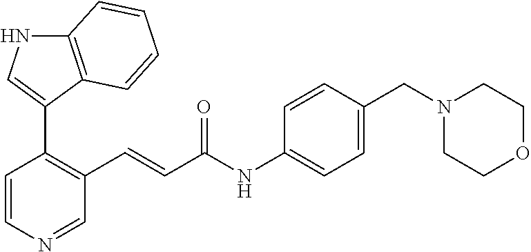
C1=CN=CC(C=CC(=O)NC2=CC=C(CN3CCOCC3)C=C2)=C1C1=CNC2=C1C=CC=C2
